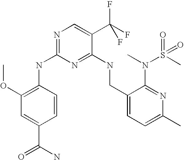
C1(CNC2=NC(NC3=C(OC)C=C(C(N)=O)C=C3)=NC=C2C(F)(F)F)=CC=C(C)N=C1N(C)S(C)(=O)=O
